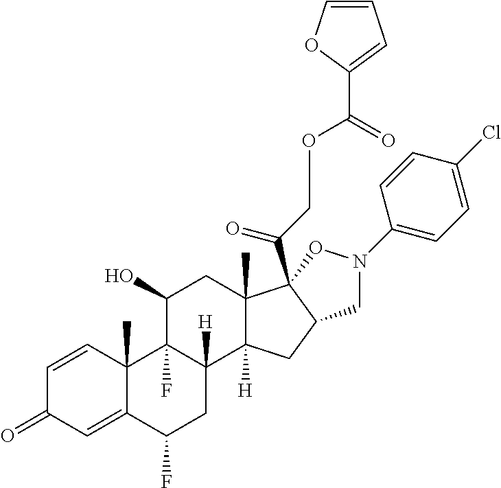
C1=CC2(C)C(=CC1=O)C(F)CC1([H])C2(F)C(O)CC2(C)C1([H])CC1C2(C(COC(=O)C2=CC=CO2)=O)ON(C2=CC=C(Cl)C=C2)C1
